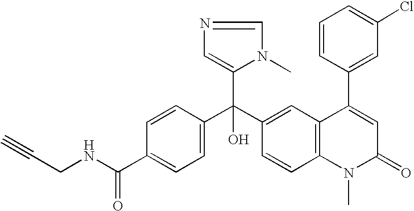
C1=C(C(NCC#C)=O)C=CC(C(C2=CC3=C(C=C2)N(C)C(=O)C=C3C2=CC(Cl)=CC=C2)(C2=CN=CN2C)O)=C1
